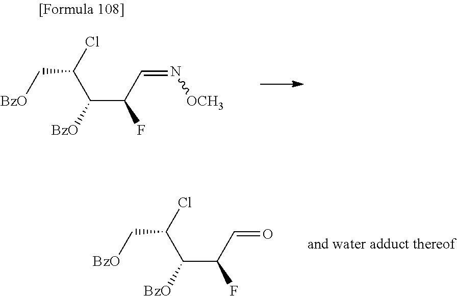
ClC(C(C(C=N[OCH3])F)[BzO])C[BzO].ClC(C(C(C=O)F)[BzO])C[BzO]
